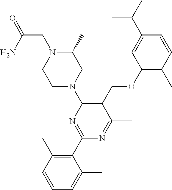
C1(OCC2=C(N3CC(C)N(CC(=O)N)CC3)N=C(C3=C(C)C=CC=C3C)N=C2C)=C(C)C=CC(C(C)C)=C1
